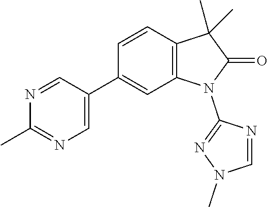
C12=C(C=CC(C3=CN=C(C)N=C3)=C1)C(C)(C)C(=O)N2C1=NN(C)C=N1
